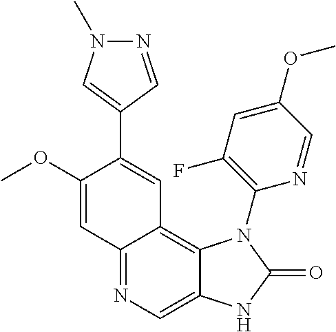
C12=NC=C3C(=C1C=C(C1=CN(C)N=C1)C(OC)=C2)N(C1=C(F)C=C(OC)C=N1)C(=O)N3
